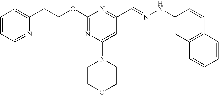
C(COC1=NC(N2CCOCC2)=CC(C=NNC2=CC3=C(C=C2)C=CC=C3)=N1)C1=CC=CC=N1
